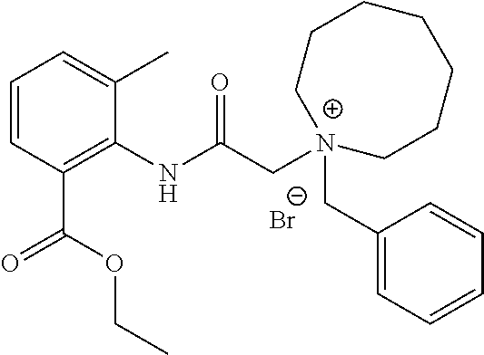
[Br-].C1=CC(C(=O)OCC)=C(NC(C[N+]2(CC3=CC=CC=C3)CCCCCCC2)=O)C(C)=C1
